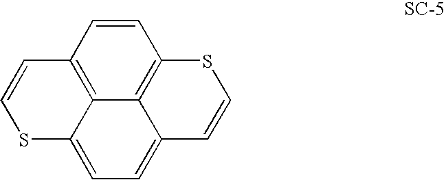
C1=CC2=C3C4=C1SC=CC4=CC=C3SC=C2
